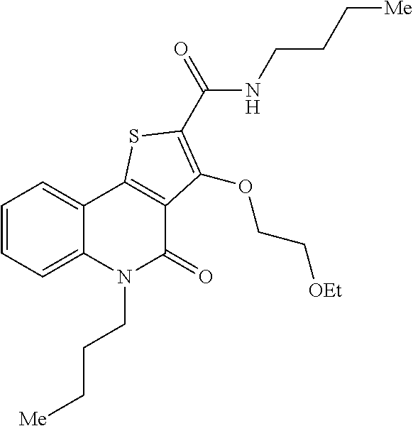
C1=CC=C2C(=C1)C1=C(C(=O)N2CCC[Me])C(OCC[OEt])=C(C(=O)NCCC[Me])S1
